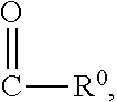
C([R0])=O
